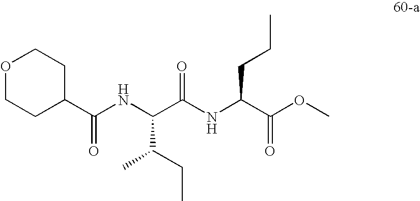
C1CC(C(NC(C(NC(C(OC)=O)CCC)=O)C(C)CC)=O)CCO1
